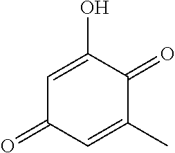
C1=C(O)C(=O)C(C)=CC1=O
